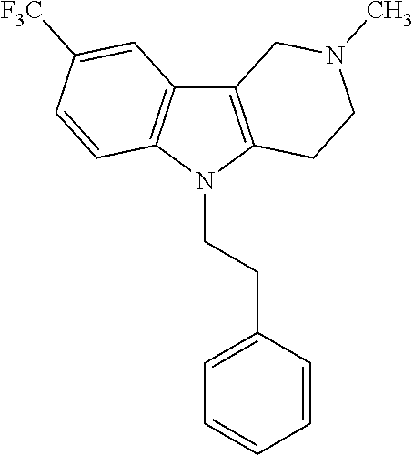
C12=C(N(CCC3=CC=CC=C3)C3=C1C=C([F3C])C=C3)CCN(C)C2
